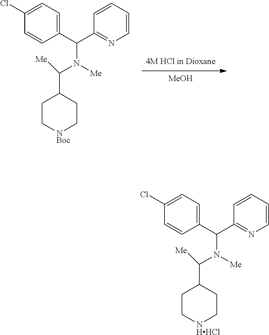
C1=CC(C(C2=NC=CC=C2)N(C([Me])C2CC[NHHCl]CC2)[Me])=CC=C1Cl.[MeOH].C1=CC(C(C2=NC=CC=C2)N(C([Me])C2CC[NBoc]CC2)[Me])=CC=C1Cl
